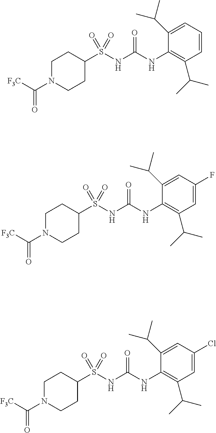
C1(S(NC(NC2=C(C(C)C)C=CC=C2C(C)C)=O)(=O)=O)CCN(C([F3C])=O)CC1.C1(S(NC(NC2=C(C(C)C)C=C(F)C=C2C(C)C)=O)(=O)=O)CCN(C([F3C])=O)CC1.C1(S(NC(NC2=C(C(C)C)C=C(Cl)C=C2C(C)C)=O)(=O)=O)CCN(C([F3C])=O)CC1
